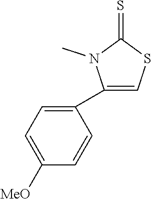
C1(C2=CC=C([MeO])C=C2)=CSC(=S)N1C
